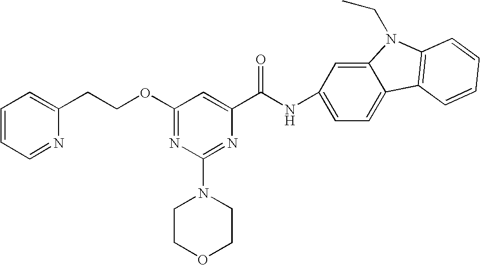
O(C1=NC(N2CCOCC2)=NC(C(NC2=CC=C3C(=C2)N(CC)C2=C3C=CC=C2)=O)=C1)CCC1=CC=CC=N1
